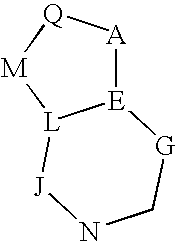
[E]12[A][Q][M][L]1[J]NC[G]2
